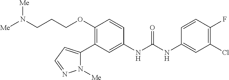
C1(OCCCN([Me])[Me])=C(C2=CC=NN2[Me])C=C(NC(NC2=CC(Cl)=C(F)C=C2)=O)C=C1
